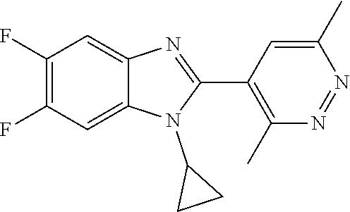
C1(F)=C(F)C=C2C(=C1)N=C(C1=C(C)N=NC(C)=C1)N2C1CC1
